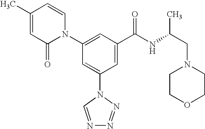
N1(C2=CC(C(NC(CN3CCOCC3)C)=O)=CC(N3C=NN=N3)=C2)C=CC(C)=CC1=O
